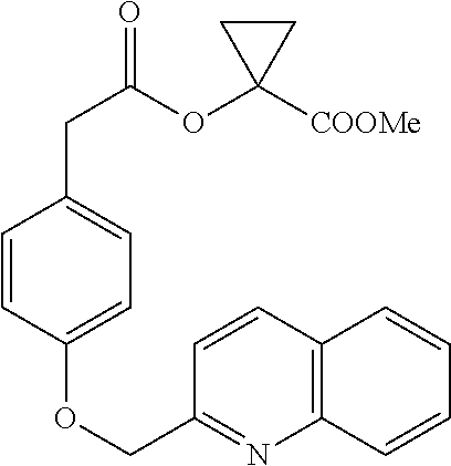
C1=CC(OCC2=NC3=C(C=C2)C=CC=C3)=CC=C1CC(=O)OC1([COOMe])CC1
